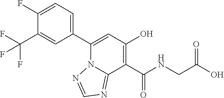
C1(C2=CC(O)=C(C(NCC(O)=O)=O)C3=NC=NN23)=CC=C(F)C(C(F)(F)F)=C1
